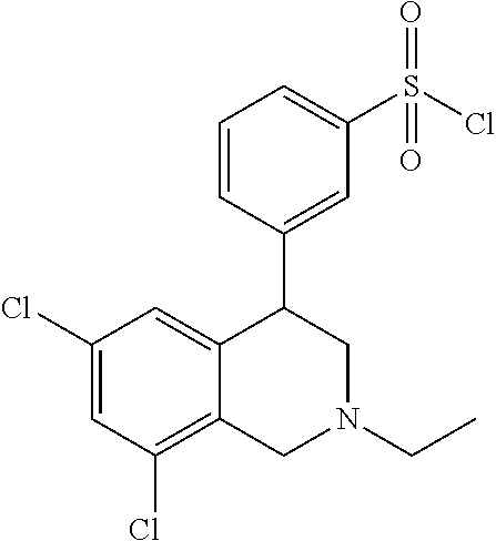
C1(Cl)=CC(Cl)=C2C(=C1)C(C1=CC(S(Cl)(=O)=O)=CC=C1)CN(CC)C2
